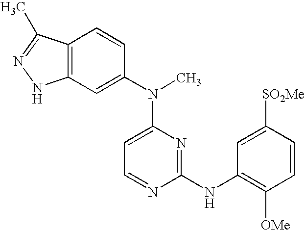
C12=C(C=C(N(C)C3=CC=NC(NC4=C([OMe])C=CC([SO2Me])=C4)=N3)C=C1)NN=C2C
